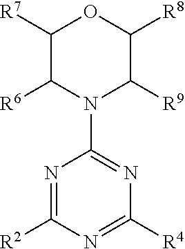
C1([R7])C([R6])N(C2=NC([R4])=NC([R2])=N2)C([R9])C([R8])O1
